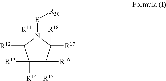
C1([R14])([R13])C([R15])([R16])C([R18])([R17])N([E][R30])C1([R11])[R12]
